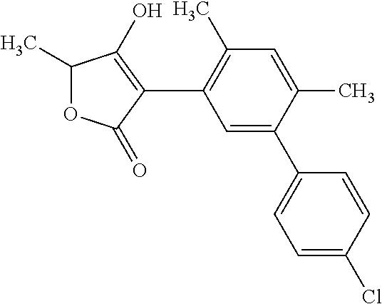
C1=C(C)C(C2=CC=C(Cl)C=C2)=CC(C2=C(O)C(C)OC2=O)=C1C
